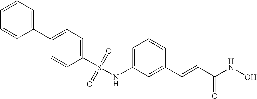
S(NC1=CC=CC(C=CC(NO)=O)=C1)(C1=CC=C(C2=CC=CC=C2)C=C1)(=O)=O
